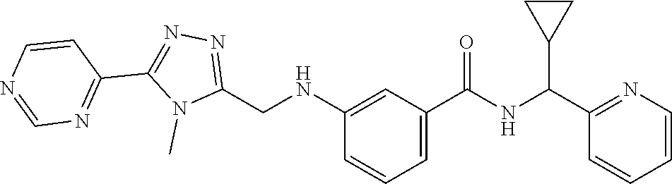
C1=CC(C2=NN=C(CNC3=CC(C(NC(C4CC4)C4=NC=CC=C4)=O)=CC=C3)N2C)=NC=N1
